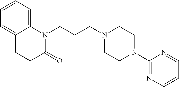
N1(CCCN2CCN(C3=NC=CC=N3)CC2)C2=CC=CC=C2CCC1=O
